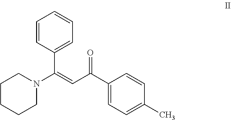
C1=CC(C(=CC(C2=CC=C(C)C=C2)=O)N2CCCCC2)=CC=C1
